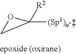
C1([(Sp1)n-])([R2])OC1
